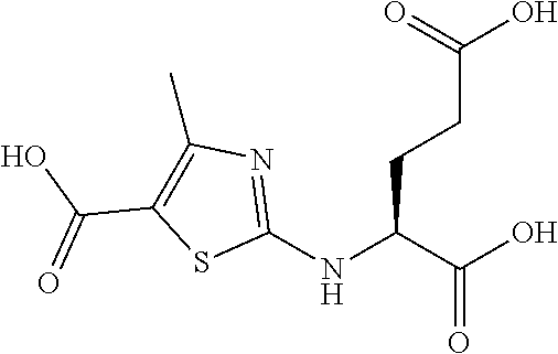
O=C(O)CCC(C(O)=O)NC1=NC(C)=C(C(O)=O)S1
